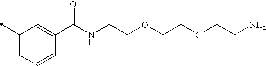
C1(C)=CC=CC(C(NCCOCCOCCN)=O)=C1
